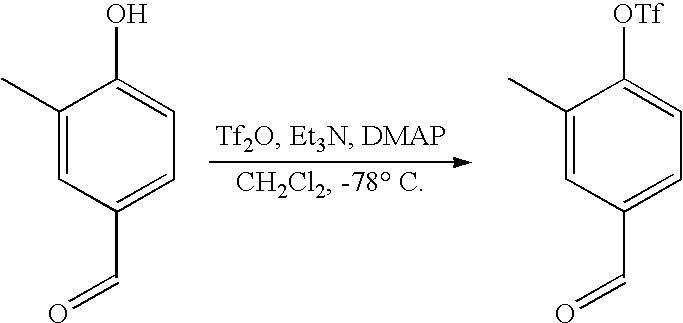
C1(C)=CC(C=O)=CC=C1O.C1(C)=CC(C=O)=CC=C1[OTf]
